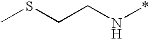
C(CN*)SC
